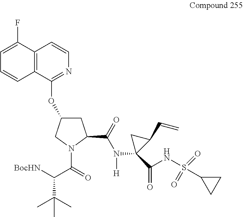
C1(F)=CC=CC2=C1C=CN=C2OC1CC(C(N([H])C2(C(NS(C3CC3)(=O)=O)=O)C(C=C)C2)=O)N(C(=O)C([BocHN])C(C)(C)C)C1
